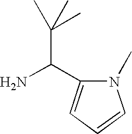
N1(C)C(C(N)C(C)(C)C)=CC=C1
